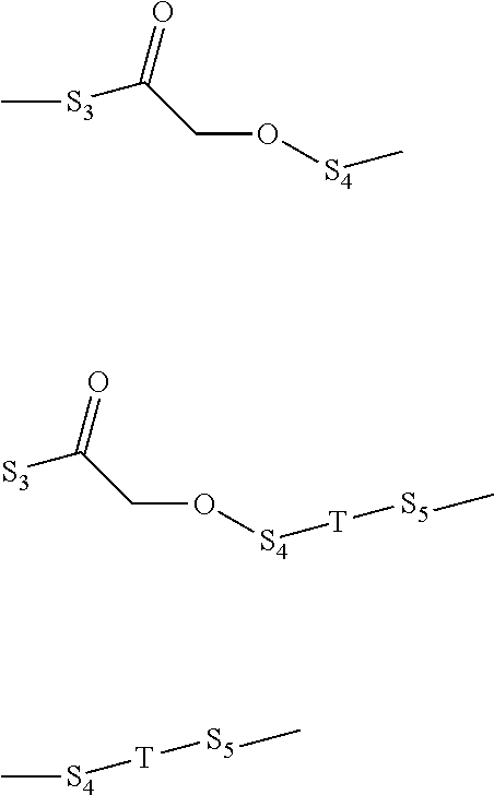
C[S3]C(CO[S4]C)=O.[S3]C(CO[S4][T][S5]C)=O.[S4]([T][S5]C)C
